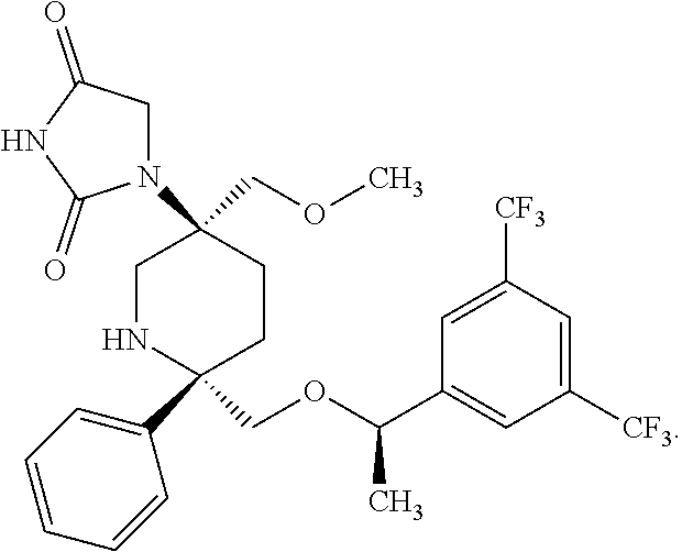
C1NC(C2=CC=CC=C2)(COC(C2=CC([CF3])=CC([CF3])=C2)C)CCC1(COC)N1CC(=O)NC1=O
